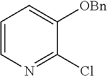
C1=CN=C(Cl)C([OBn])=C1
